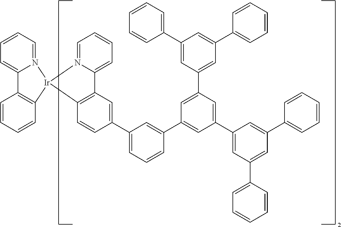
C12=CC=CC=N1[Ir]1(C3=C2C=C(C2=CC=CC(C4=CC(C5=CC(C6=CC=CC=C6)=CC(C6=CC=CC=C6)=C5)=CC(C5=CC(C6=CC=CC=C6)=CC(C6=CC=CC=C6)=C5)=C4)=C2)C=C3)N2=CC=CC=C2C2=C1C=CC=C2
